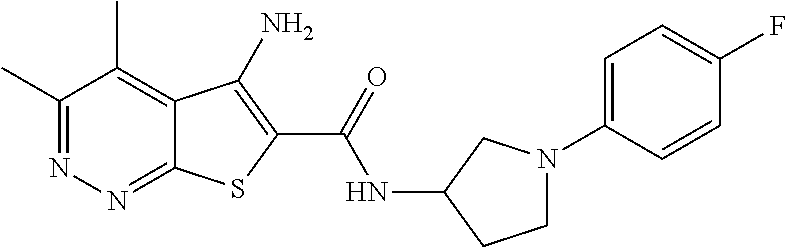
C1(C)=NN=C2C(=C1C)C(N)=C(C(=O)NC1CCN(C3=CC=C(F)C=C3)C1)S2
